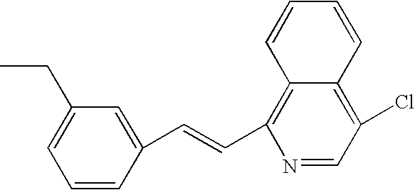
C1=CC(C=CC2=C3C(=C(Cl)C=N2)C=CC=C3)=CC(CC)=C1
